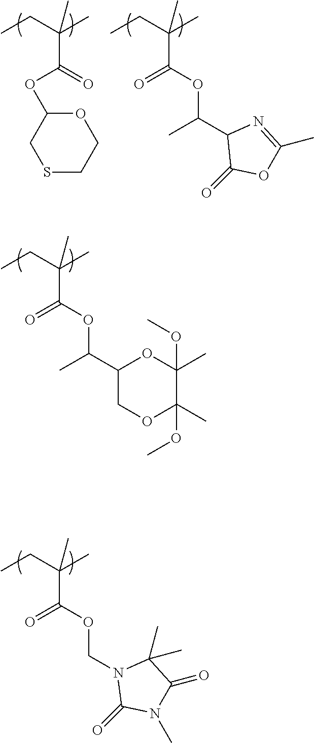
CCC(C)(C(=O)OC1CSCCO1)C.CCC(C)(C(=O)OC(C1C(=O)OC(C)=N1)C)C.CCC(C)(C(=O)OC(C1COC(C)(OC)C(C)(OC)O1)C)C.CCC(C)(C(=O)OCN1C(=O)N(C)C(=O)C1(C)C)C
